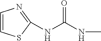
N(C(NC)=O)C1=NC=CS1
